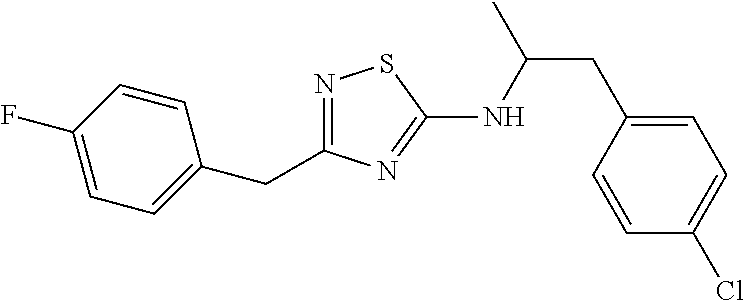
N1=C(CC2=CC=C(F)C=C2)N=C(NC(CC2=CC=C(Cl)C=C2)C)S1
